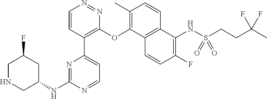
C1NCC(NC2=NC(C3=C(OC4=C(C)C=CC5=C4C=CC(F)=C5NS(=O)(=O)CCC(C)(F)F)N=NC=C3)=CC=N2)CC1F
